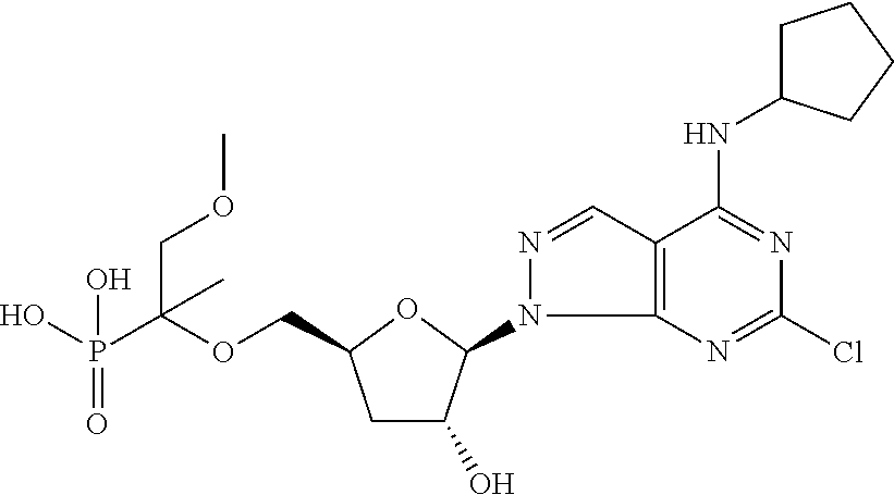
C(OCC1CC(O)C(N2C3=C(C=N2)C(NC2CCCC2)=NC(Cl)=N3)O1)(P(O)(=O)O)(COC)C
